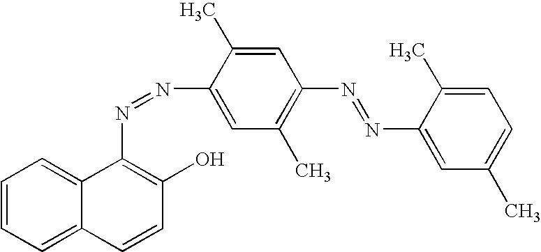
C1=CC=C2C(=C1)C(N=NC1=CC(C)=C(N=NC3=CC(C)=CC=C3C)C=C1C)=C(O)C=C2
